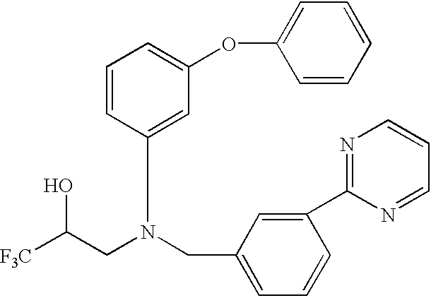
[F3C]C(CN(CC1=CC=CC(C2=NC=CC=N2)=C1)CC1=CC(OC2=CC=CC=C2)=CC=C1)O
